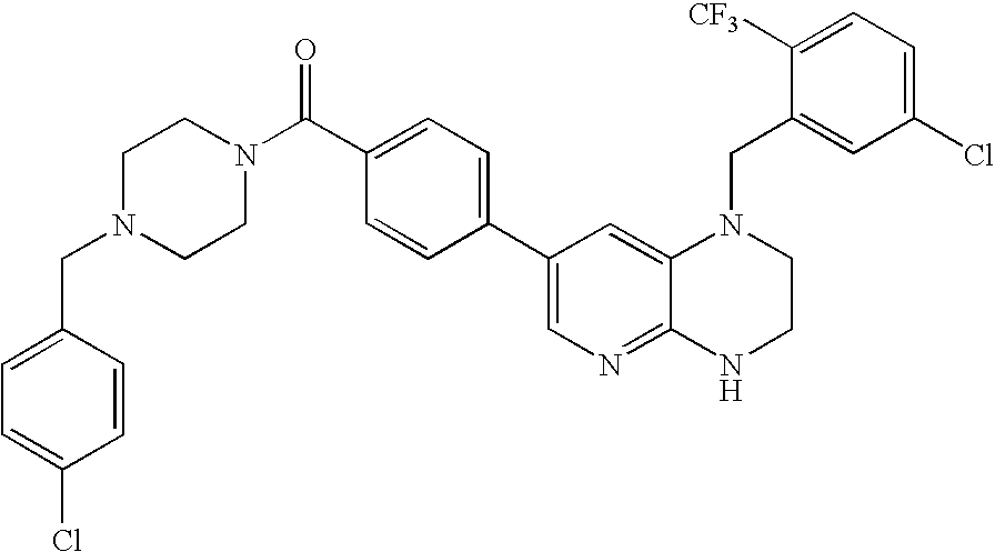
C1=C(CN2CCN(C(C3=CC=C(C4=CN=C5C(=C4)N(CC4=CC(Cl)=CC=C4[CF3])CCN5)C=C3)=O)CC2)C=CC(Cl)=C1
